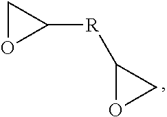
C1OC1[R]C1OC1
